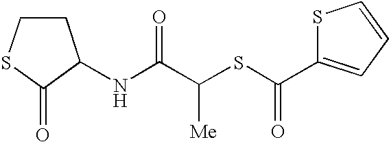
C1CSC(=O)C1NC(C(SC(C1=CC=CS1)=O)[Me])=O
